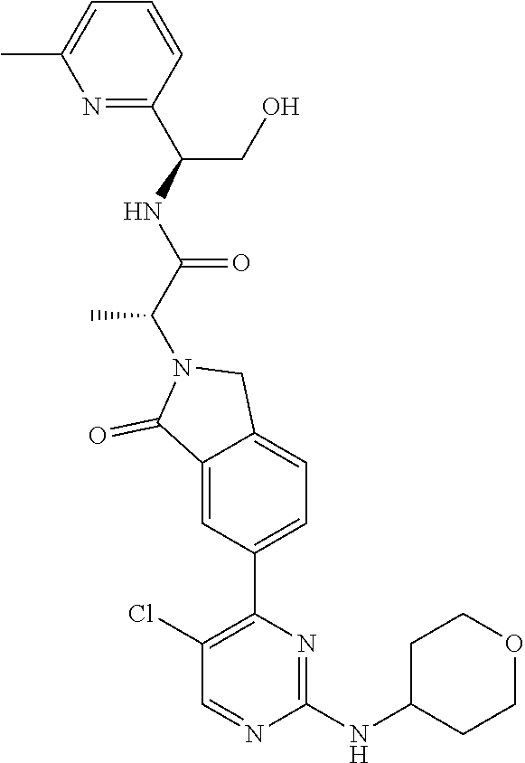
C1(NC2CCOCC2)=NC(C2=CC=C3C(=C2)C(=O)N(C(C(NC(C2=NC(C)=CC=C2)CO)=O)C)C3)=C(Cl)C=N1
